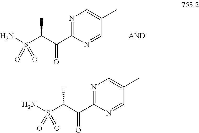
S(C(C(C1=NC=C(C)C=N1)=O)C)(N)(=O)=O.S(C(C(C1=NC=C(C)C=N1)=O)C)(N)(=O)=O
